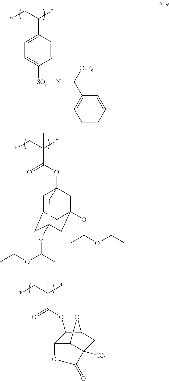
*CC(*)C1=CC=C([SO3]NC(C2=CC=CC=C2)[C4F9])C=C1.*CC(*)(C)C(OC12CC3CC(OC(OCC)C)(CC(OC(OCC)C)(C1)C3)C2)=O.*CC(*)(C)C(OC1C2C3C([CN])(CC1O3)C(=O)O2)=O
